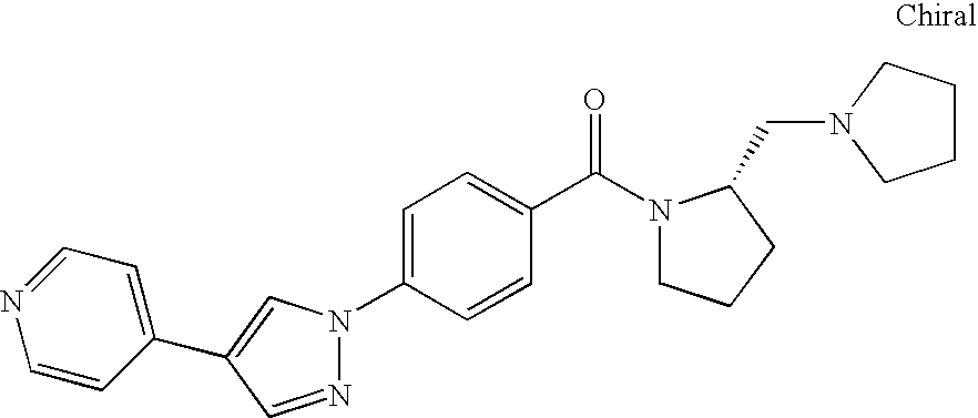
C1(N2N=CC(C3=CC=NC=C3)=C2)=CC=C(C(N2CCCC2CN2CCCC2)=O)C=C1
